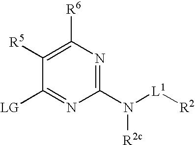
C1(N([L1][R2])[R2c])=NC([R6])=C([R5])C([LG])=N1
